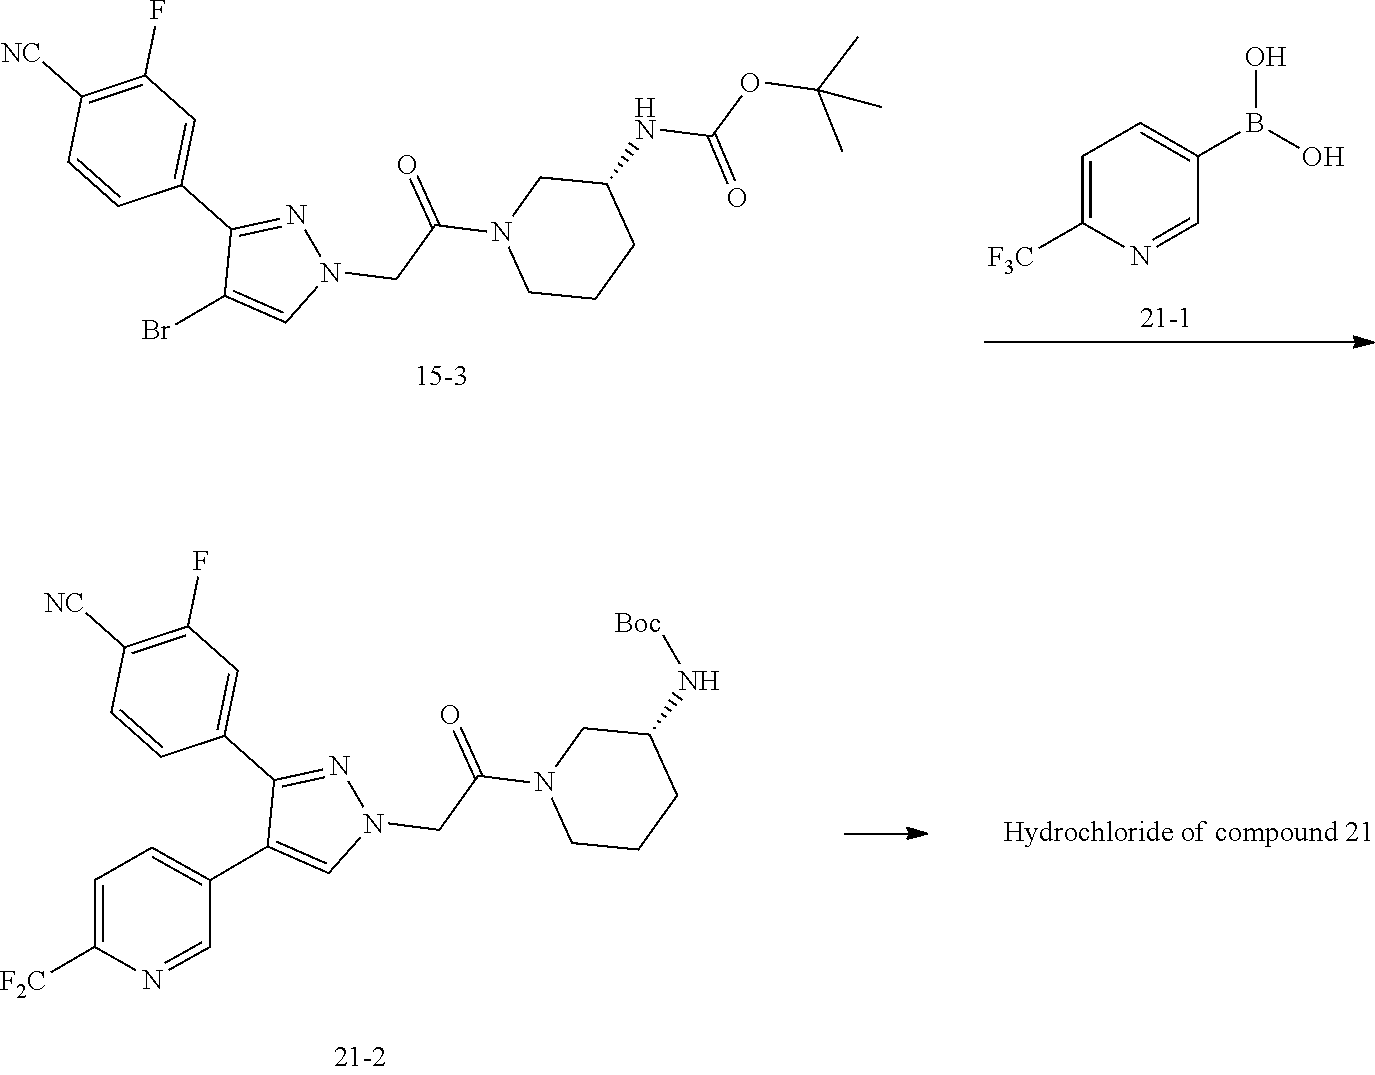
C1(NC(=O)OC(C)(C)C)CN(C(CN2N=C(C3=CC(F)=C([NC])C=C3)C(Br)=C2)=O)CCC1.C1=C([F3C])N=CC(B(O)O)=C1.C1(N[Boc])CN(C(CN2N=C(C3=CC(F)=C([NC])C=C3)C(C3=CC=C([F2C])N=C3)=C2)=O)CCC1
